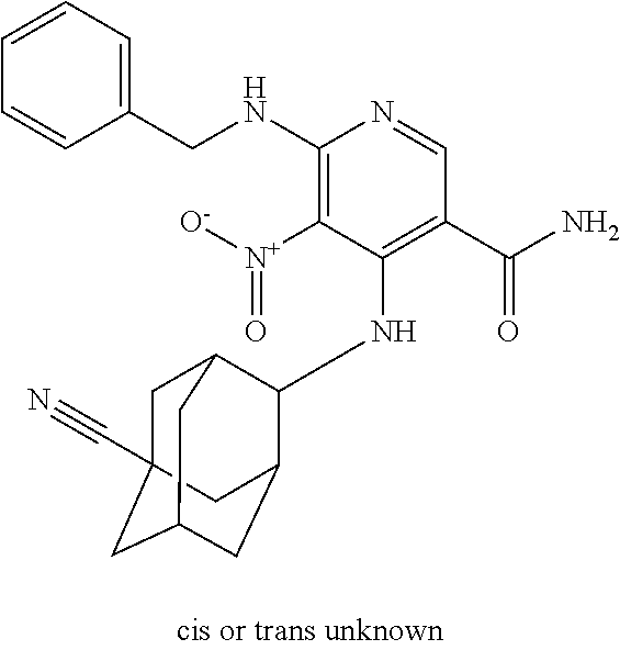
C1(NCC2=CC=CC=C2)=C([N+]([O-])=O)C(NC2C3CC4CC(C#N)(CC2C4)C3)=C(C(N)=O)C=N1
